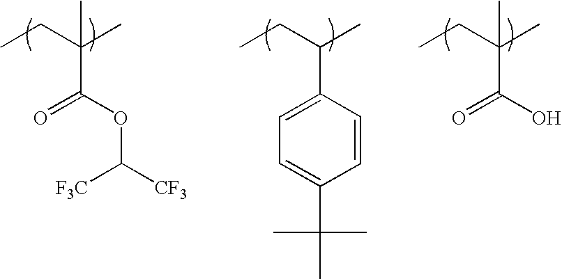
CCC(C)(C(OC([CF3])[F3C])=O)C.CCC(C)C1=CC=C(C(C)(C)C)C=C1.CCC(C)(C(O)=O)C
